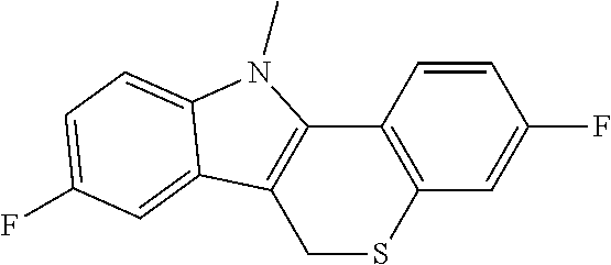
C1=CC2=C(C=C1F)SCC1=C2N(C)C2=CC=C(F)C=C12
